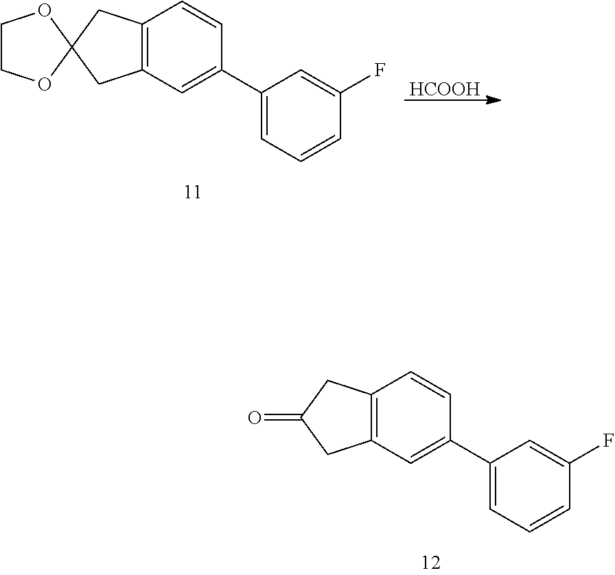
C12=C(C=C(C3=CC=CC(F)=C3)C=C1)CC(=O)C2.C12=C(C=C(C3=CC=CC(F)=C3)C=C1)CC1(C2)OCCO1.[HCOOH]
